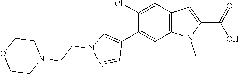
C1=C(Cl)C(C2=CN(CCN3CCOCC3)N=C2)=CC2=C1C=C(C(=O)O)N2C
